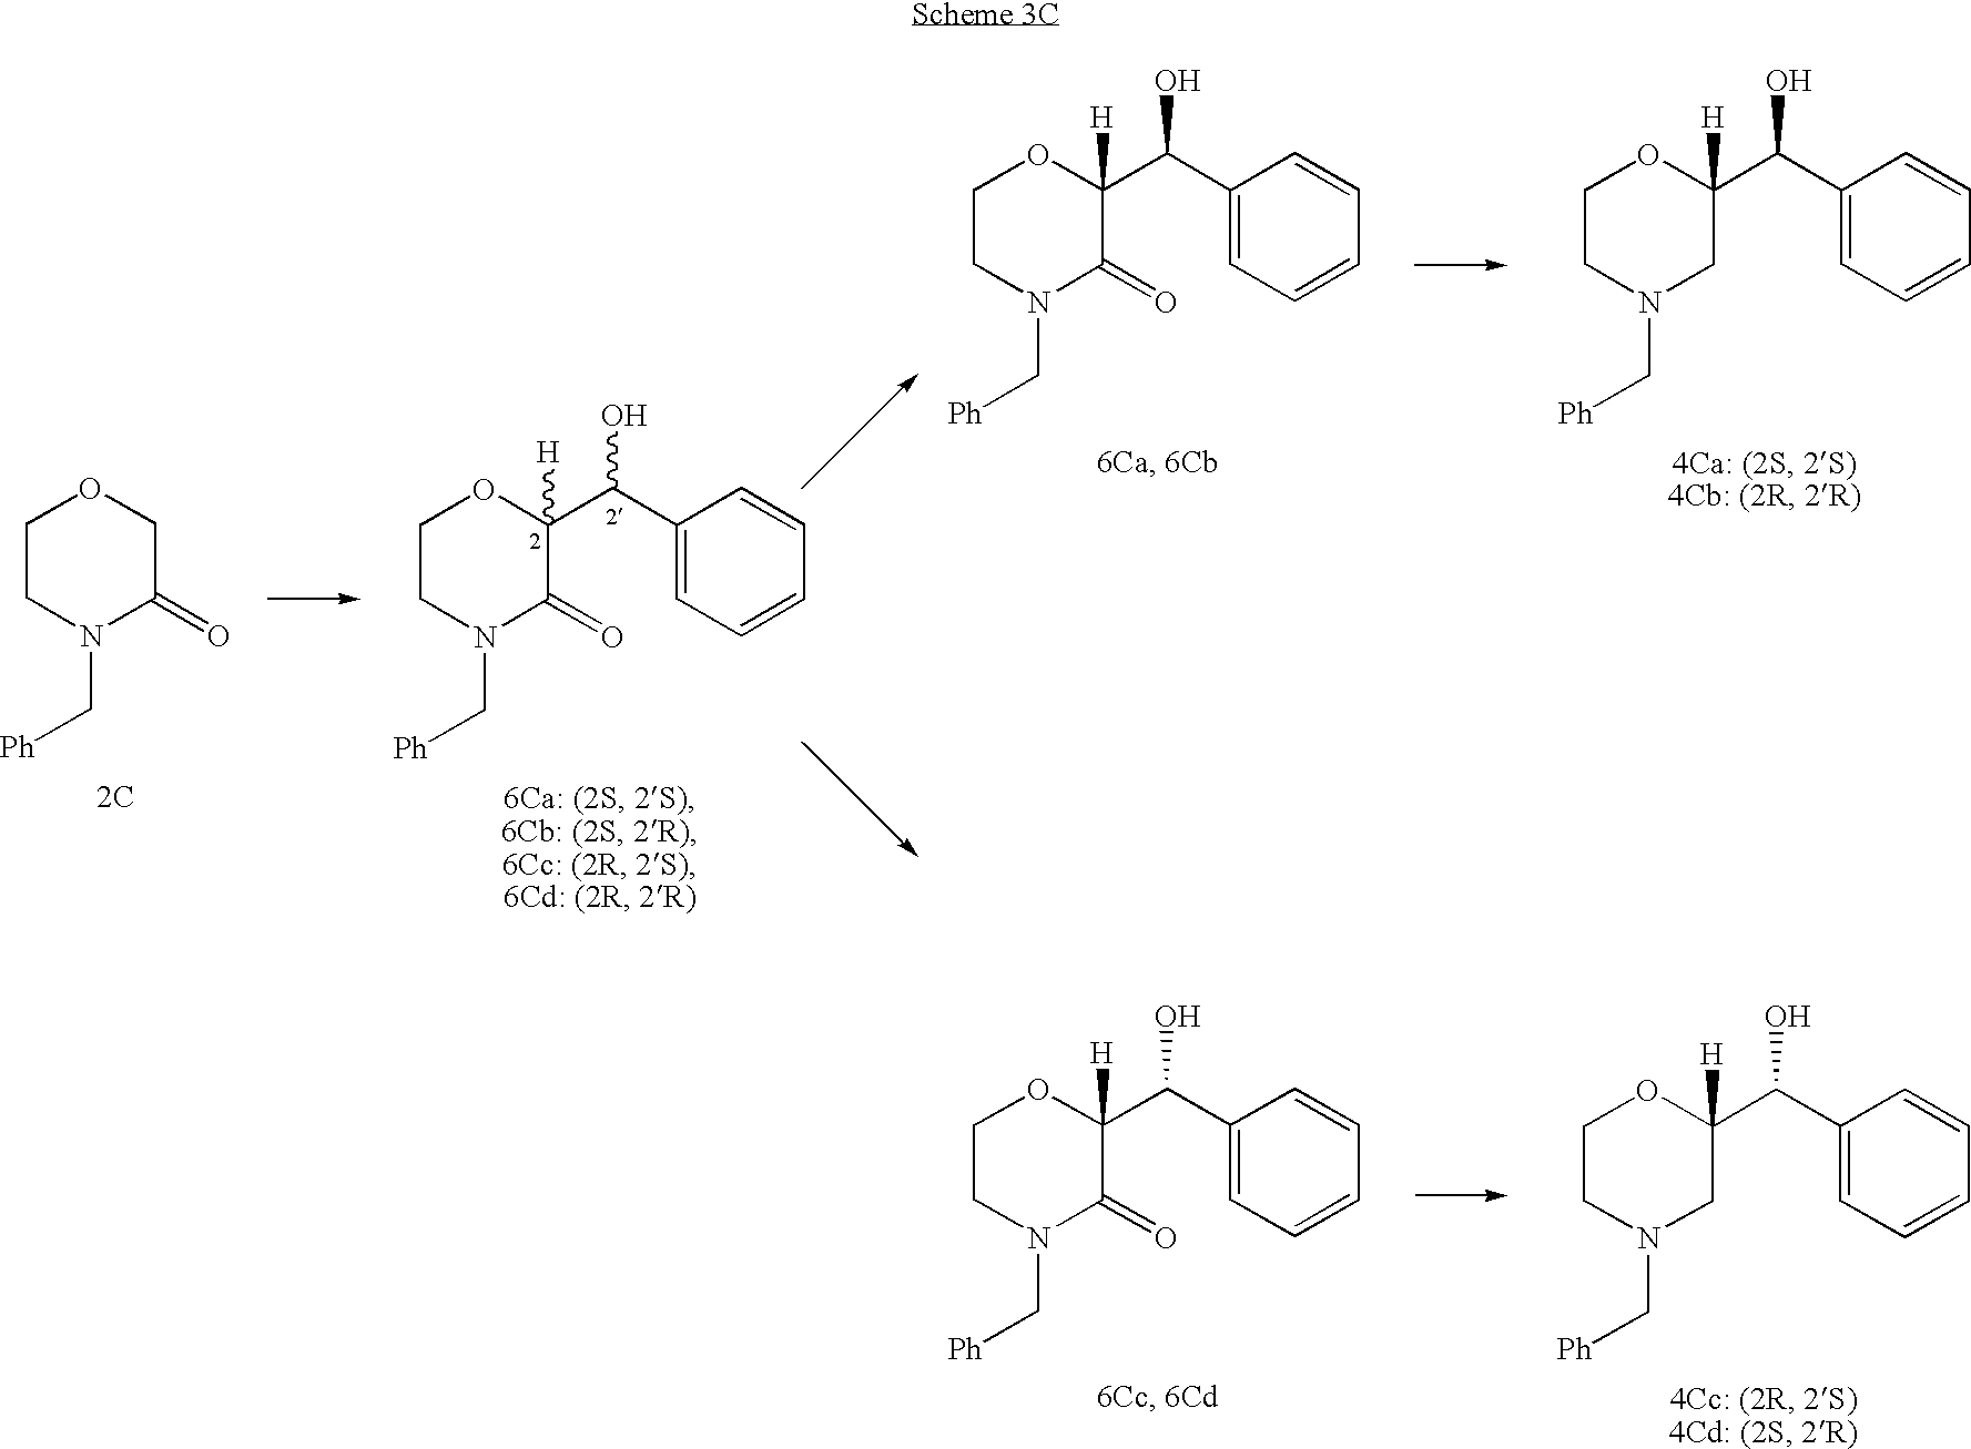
C1CN(C[Ph])C(=O)C(C(C2=CC=CC=C2)O)([H])O1.C1CN(C[Ph])C(=O)C(C(C2=CC=CC=C2)O)([H])O1.C1CN(C[Ph])CC(C(C2=CC=CC=C2)O)([H])O1.C1CN(C[Ph])C(=O)CO1.[2C].C1CN(C[Ph])C(=O)C(C(C2=CC=CC=C2)O)([H])O1.C1CN(C[Ph])CC(C(C2=CC=CC=C2)O)([H])O1
